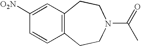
C12=C(CCN(C(=O)C)CC1)C=CC([O2N])=C2
